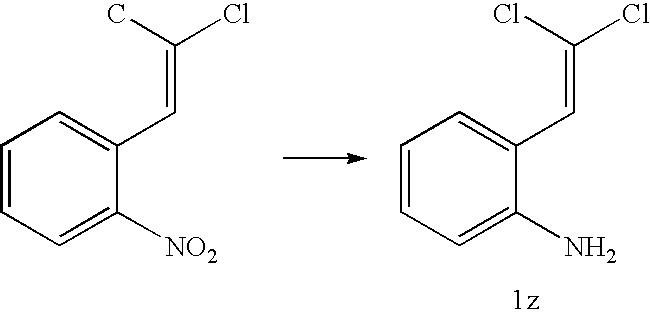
C1=CC=C(N)C(C=C(Cl)Cl)=C1.C1=CC=C([NO2])C(C=C(Cl)C)=C1
